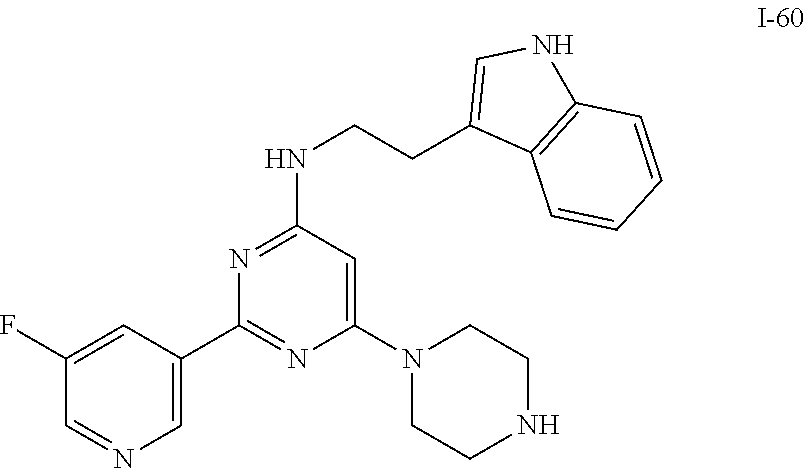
C1(N2CCNCC2)=CC(NCCC2=CNC3=C2C=CC=C3)=NC(C2=CN=CC(F)=C2)=N1
